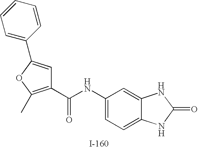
C1(C(NC2=CC=C3C(=C2)NC(=O)N3)=O)=C(C)OC(C2=CC=CC=C2)=C1
